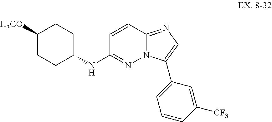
C1=CC2=NC=C(C3=CC=CC([CF3])=C3)N2N=C1NC1CCC([H3CO])CC1
